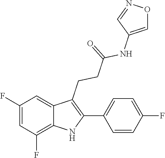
C12=C(F)C=C(F)C=C1C(CCC(=O)NC1=CON=C1)=C(C1=CC=C(F)C=C1)N2
